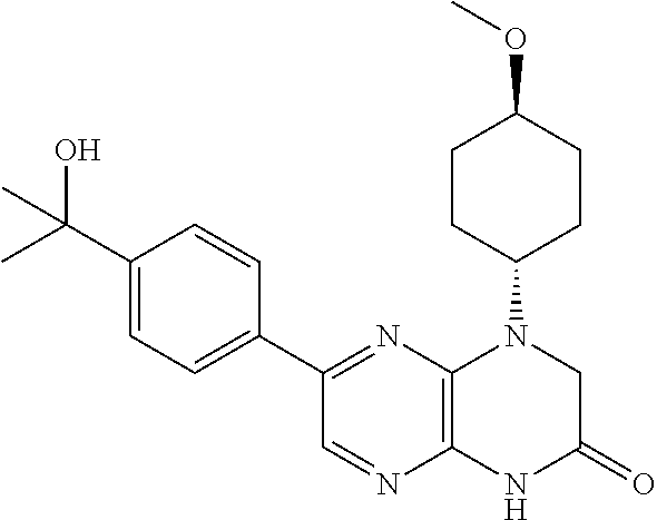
C12=C(N=C(C3=CC=C(C(C)(O)C)C=C3)C=N1)N(C1CCC(OC)CC1)CC(=O)N2
